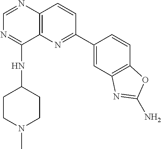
C1=C(C2=NC3=C(N=CN=C3NC3CCN(C)CC3)C=C2)C=CC2=C1N=C(N)O2
